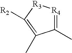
C1(C)=[R4][R3]C([R2])=C1C
